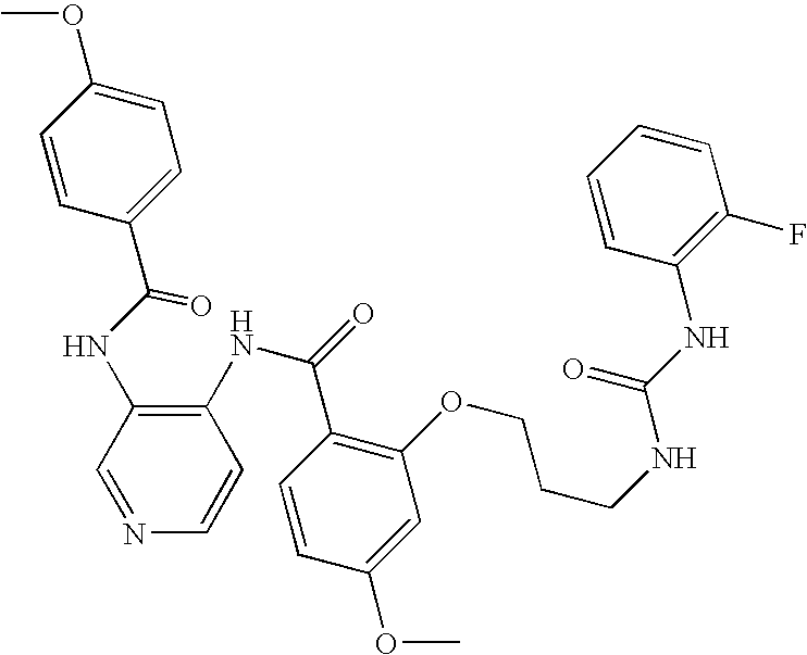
C1(C(NC2=C(NC(=O)C3=C(OCCCNC(=O)NC4=C(F)C=CC=C4)C=C(OC)C=C3)C=CN=C2)=O)=CC=C(OC)C=C1
